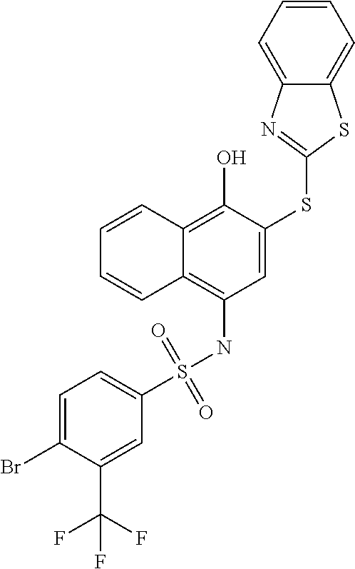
C1=C(SC2=NC3=CC=CC=C3S2)C(O)=C2C(=C1NS(C1=CC=C(Br)C(C(F)(F)F)=C1)(=O)=O)C=CC=C2
